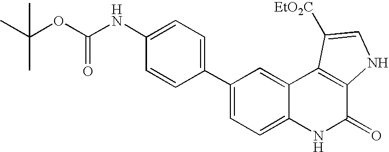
C1(C2=CC=C(NC(OC(C)(C)C)=O)C=C2)=CC=C2C(=C1)C1=C(C(=O)N2)NC=C1[EtO2C]
